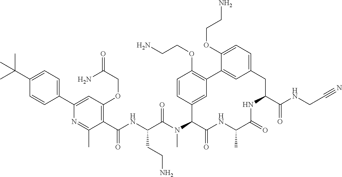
C1(C(C)(C)C)=CC=C(C2=CC(OCC(=O)N)=C(C(NC(C(N(C3C(=O)NC(C)C(=O)NC(C(NCC#N)=O)CC4=CC=C(OCCN)C(=C4)C4=C(OCCN)C=CC3=C4)C)=O)CCN)=O)C(C)=N2)C=C1
